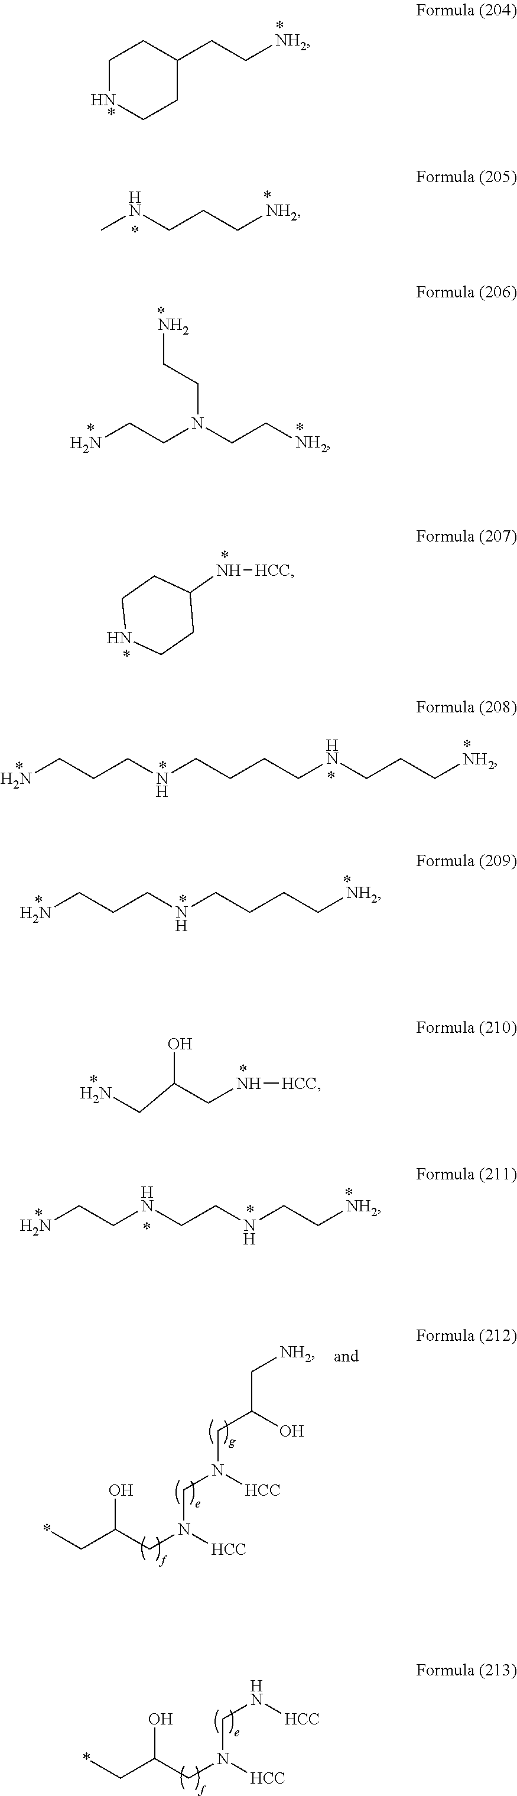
NCCN(CC[*NH2])CCN.C1NCCC(N[HCC])C1.NCCCNCCCCNCCC[NH2].NCCCNCCCC[NH2].C(C(CN[HCC])O)N.NCCNCCNCC[NH2].*CC(CN([HCC])CN([HCC])CC(O)C[NH2])O.*CC(CN([HCC])CN[HCC])O.CNCCC[NH2].C1[HN*]CCC(CC[*NH2])C1
